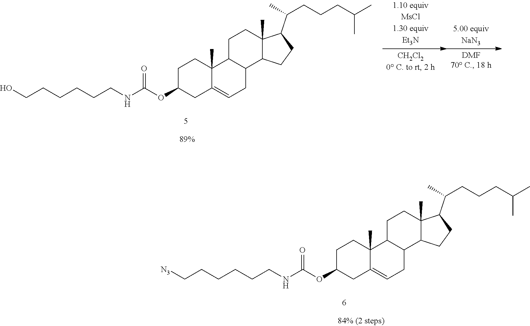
C1C(OC(NCCCCCC[N3])=O)CC2=CCC3C(C2(C)C1)CCC1(C)C3CCC1C(CCCC(C)C)C.C1C(OC(NCCCCCCO)=O)CC2=CCC3C(C2(C)C1)CCC1(C)C3CCC1C(CCCC(C)C)C
